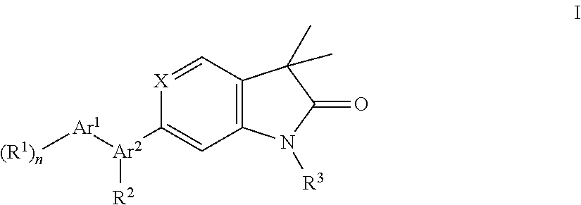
C1([Ar2]([Ar1][(R1)n])[R2])=CC2=C(C=[X]1)C(C)(C)C(=O)N2[R3]
